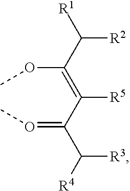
O(C(=C(C(=OC)C([R4])[R3])[R5])C([R1])[R2])C
